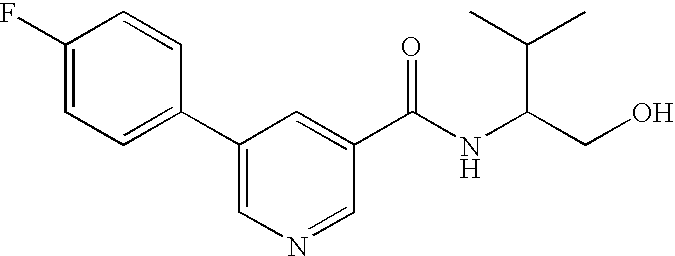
C1(F)=CC=C(C2=CN=CC(C(NC(C(C)C)CO)=O)=C2)C=C1
